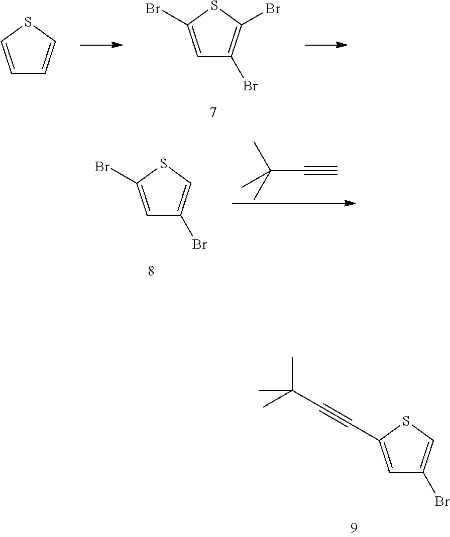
C1=C(C#CC(C)(C)C)SC=C1Br.C1=C(Br)SC(Br)=C1Br.C1=CSC=C1.C1=C(Br)SC=C1Br.C(#C)C(C)(C)C
